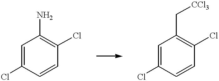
ClC1=CC(N)=C(Cl)C=C1.ClC1=CC(C[CCl3])=C(Cl)C=C1
